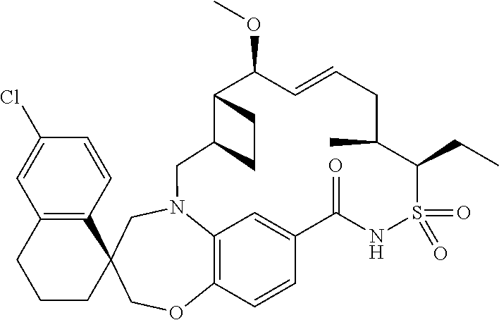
C1(Cl)=CC2=C(C=C1)C1(CCC2)COC2=C3N(C1)CC1C(C(OC)C=CCC(C)C(CC)S(=O)(=O)NC(=O)C(=C3)C=C2)CC1
